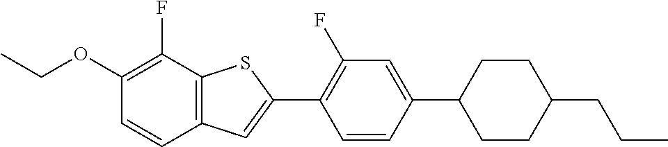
CCOC1=C(F)C2=C(C=C1)C=C(C1=C(F)C=C(C3CCC(CCC)CC3)C=C1)S2
